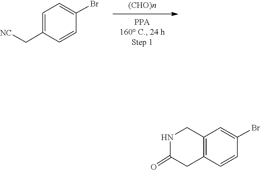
C1=C(Br)C=CC(C[NC])=C1.C1=C(Br)C=CC2=C1CNC(=O)C2
